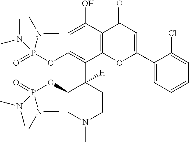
C1=C(O)C2=C(C(C3([H])C(OP(=O)(N(C)C)N(C)C)CN(C)CC3)=C1OP(=O)(N(C)C)N(C)C)OC(C1=CC=CC=C1Cl)=CC2=O
